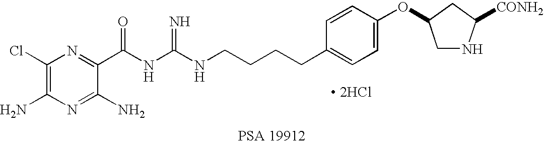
NC1=C(Cl)N=C(C(NC(NCCCCC2=CC=C(OC3CNC([CONH2])C3)C=C2)=N)=O)C(N)=N1.[ 2HCl]
